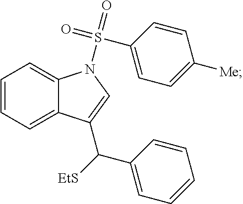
C1=CC=C2C(=C1)N(S(=O)(=O)C1=CC=C([Me])C=C1)C=C2C([EtS])C1=CC=CC=C1
